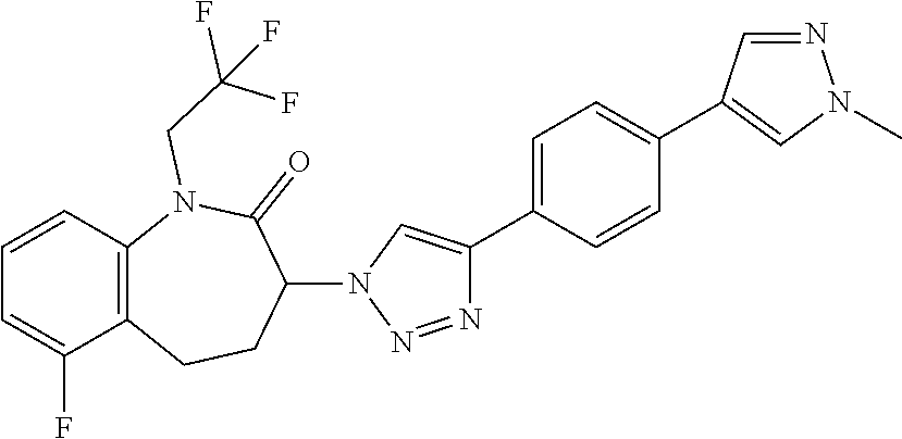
C1=CC2=C(C(F)=C1)CCC(N1C=C(C3=CC=C(C4=CN(C)N=C4)C=C3)N=N1)C(=O)N2CC(F)(F)F
